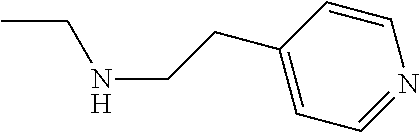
CCNCCC1=CC=NC=C1
